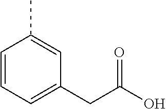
C1=CC=C(CC(O)=O)C=C1C
